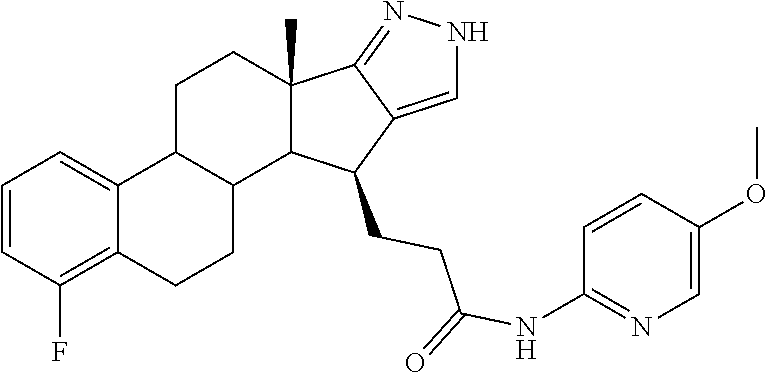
C1=CC(F)=C2C(=C1)C1C(CC2)C2C(C)(CC1)C1=NNC=C1C2CCC(NC1=NC=C(OC)C=C1)=O
